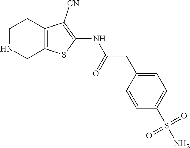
C12=C(SC(NC(CC3=CC=C(S(N)(=O)=O)C=C3)=O)=C1[CN])CNCC2
